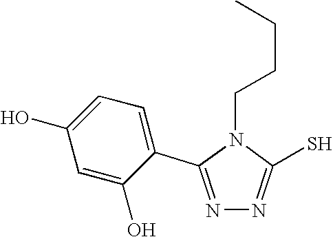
N1=C(C2=CC=C(O)C=C2O)N(CCCC)C(S)=N1
